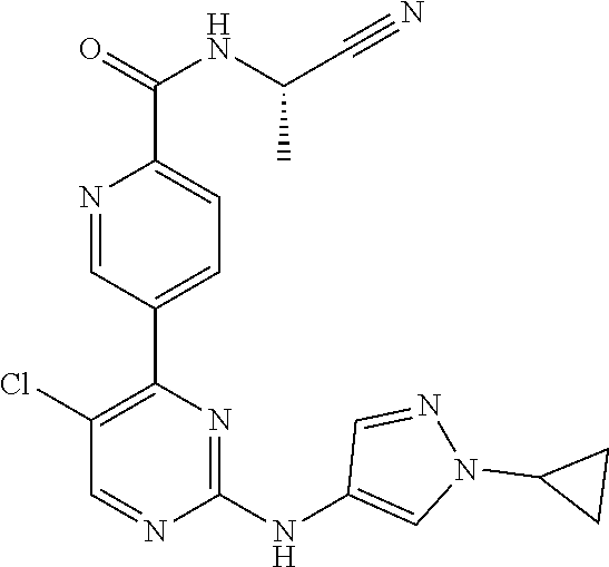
C1(C2=C(Cl)C=NC(NC3=CN(C4CC4)N=C3)=N2)=CC=C(C(NC(C#N)C)=O)N=C1
